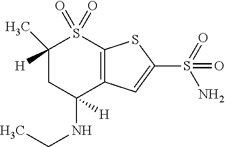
C1([H])(C)CC(NCC)([H])C2=C(S1(=O)=O)SC(S(N)(=O)=O)=C2
